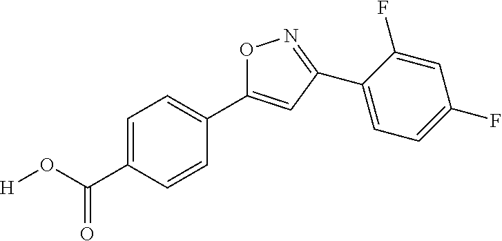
[H]OC(=O)C1=CC=C(C2=CC(C3=CC=C(F)C=C3F)=NO2)C=C1
